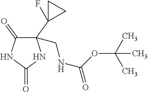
C1(C2(F)CC2)(CNC(=O)OC(C)(C)C)C(=O)NC(=O)N1
